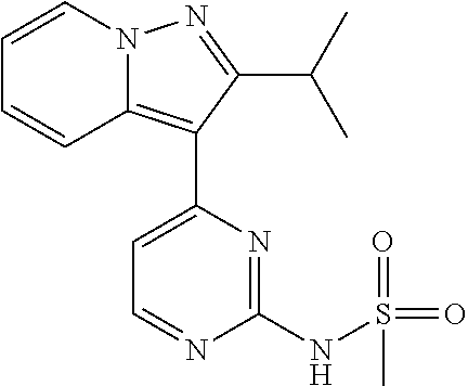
N12C(=C(C3=CC=NC(NS(=O)(=O)C)=N3)C(C(C)C)=N1)C=CC=C2
